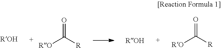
O=C([R])[RO].O=C([R])[RO]
